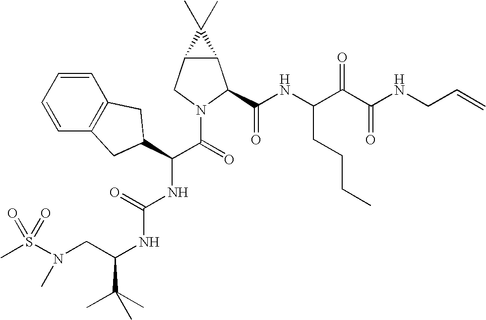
S(N(CC(NC(NC(C(=O)N1C(C(NC(C(C(NCC=C)=O)=O)CCCC)=O)C2C(C1)C2(C)C)C1CC2=C(C=CC=C2)C1)=O)C(C)(C)C)C)(=O)(=O)C
